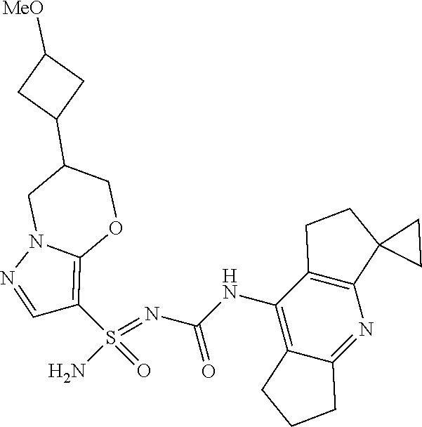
C(NC1=C2C(=NC3=C1CCC31CC1)CCC2)(N=S(N)(=O)C1=C2N(N=C1)CC(C1CC([MeO])C1)CO2)=O
